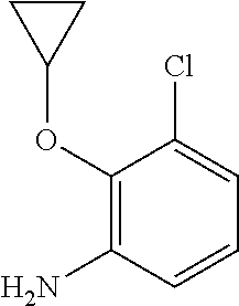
C1(OC2CC2)=C(N)C=CC=C1Cl
